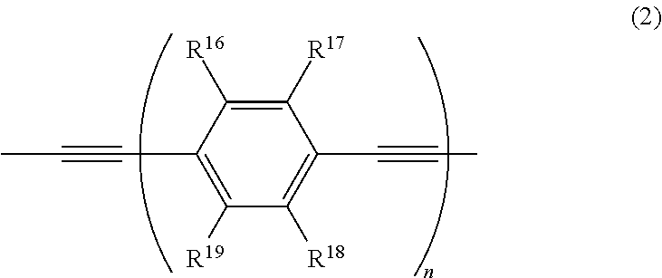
C1([R17])=C([R16])C(C#CC)=C([R19])C([R18])=C1C#CC
